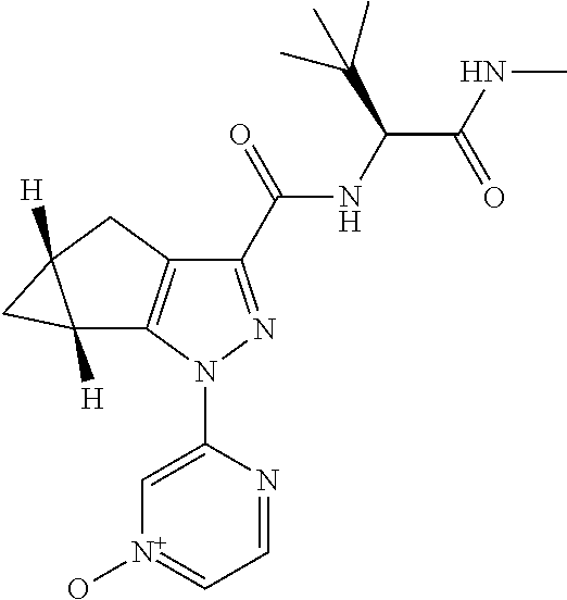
C1=C(N2N=C(C(NC(C(=O)NC)C(C)(C)C)=O)C3=C2C2([H])C([H])(C2)C3)N=CC=[N+]1O
